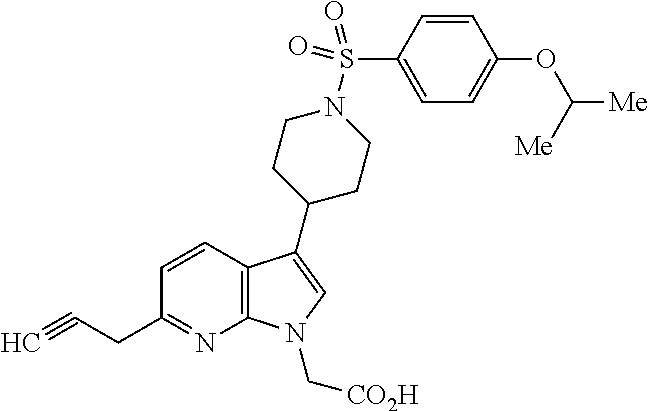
C12=C(C(C3CCN(S(C4=CC=C(OC([Me])[Me])C=C4)(=O)=O)CC3)=CN1C[CO2H])C=CC(CC#C)=N2
